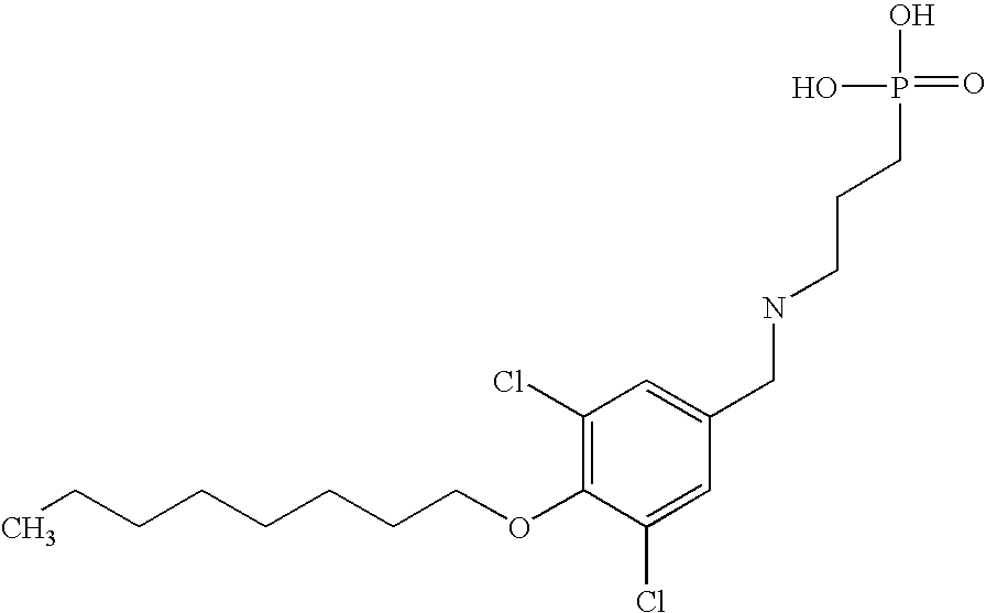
C(COC1=C(Cl)C=C(CNCCCP(=O)(O)O)C=C1Cl)CCCCCC
